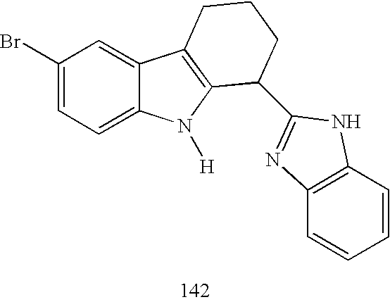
C1(Br)=CC=C2C(=C1)C1=C(N2[H])C(C2=NC3=C(C=CC=C3)N2)CCC1
